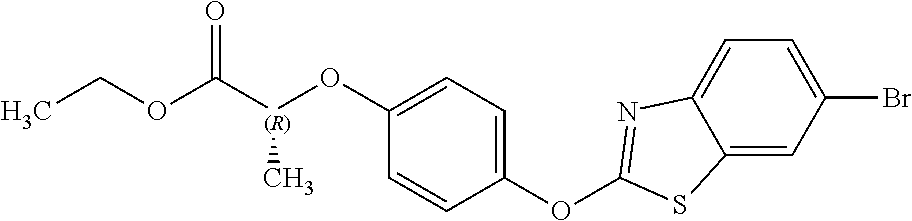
C1(OC2=NC3=CC=C(Br)C=C3S2)=CC=C(O[(R)](C(OCC)=O)C)C=C1
